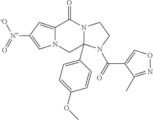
C12=CC([N+]([-O])=O)=CN1CC1(C3=CC=C(OC)C=C3)N(C2=O)CCN1C(=O)C1=CON=C1C
